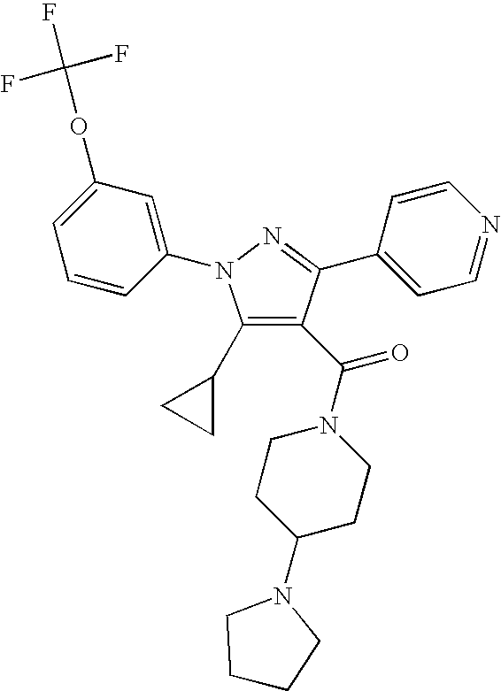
C1(C2CC2)=C(C(N2CCC(N3CCCC3)CC2)=O)C(C2=CC=NC=C2)=NN1C1=CC(OC(F)(F)F)=CC=C1
